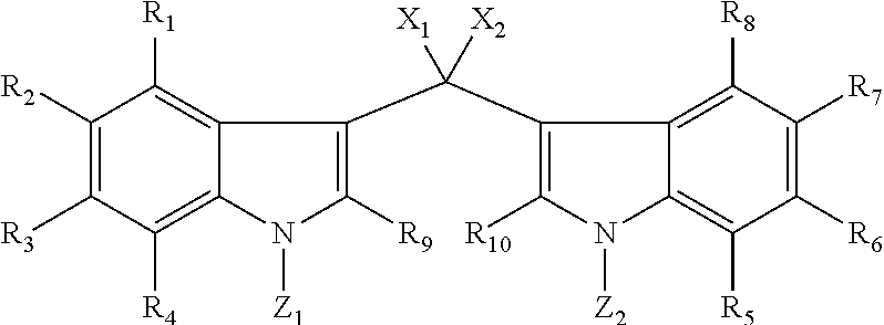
C1([R2])=C([R3])C([R4])=C2C(=C1[R1])C(C(C1=C([R10])N([Z2])C3=C([R5])C([R6])=C([R7])C([R8])=C31)([X1])[X2])=C([R9])N2[Z1]
